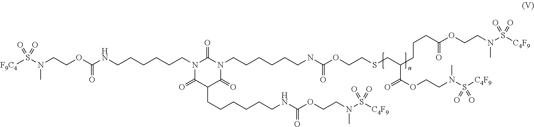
[F9C4]S(N(CCOC(NCCCCCCN1C(=O)N(CCCCCCNC(OCCSCC(CCCC(=O)OCCN(C)S([C4F9])(=O)=O)C(=O)OCCN(S([C4F9])(=O)=O)C)=O)C(=O)C(CCCCCCNC(=O)OCCN(C)S([C4F9])(=O)=O)C1=O)=O)C)(=O)=O
